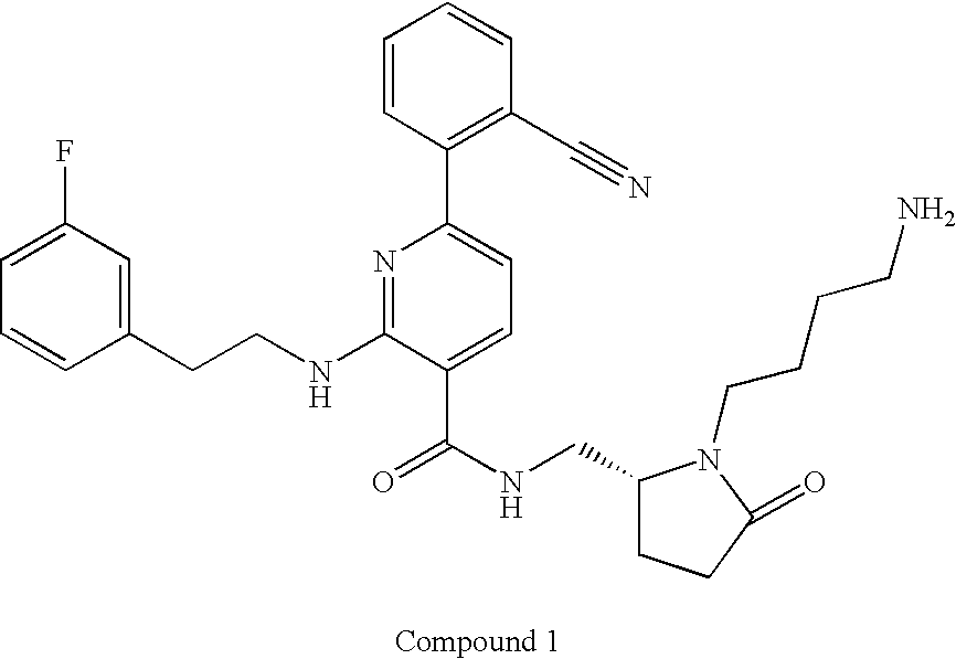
C1=CC(CCNC2=NC(C3=C(C#N)C=CC=C3)=CC=C2C(NCC2CCC(=O)N2CCCCN)=O)=CC(F)=C1
